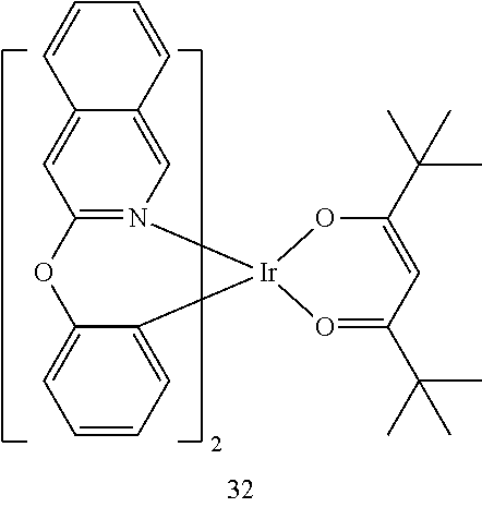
O1C(C(C)(C)C)=CC(C(C)(C)C)=O[Ir]12N1=C(C=C3C(=C1)C=CC=C3)OC1=CC=CC=C12
